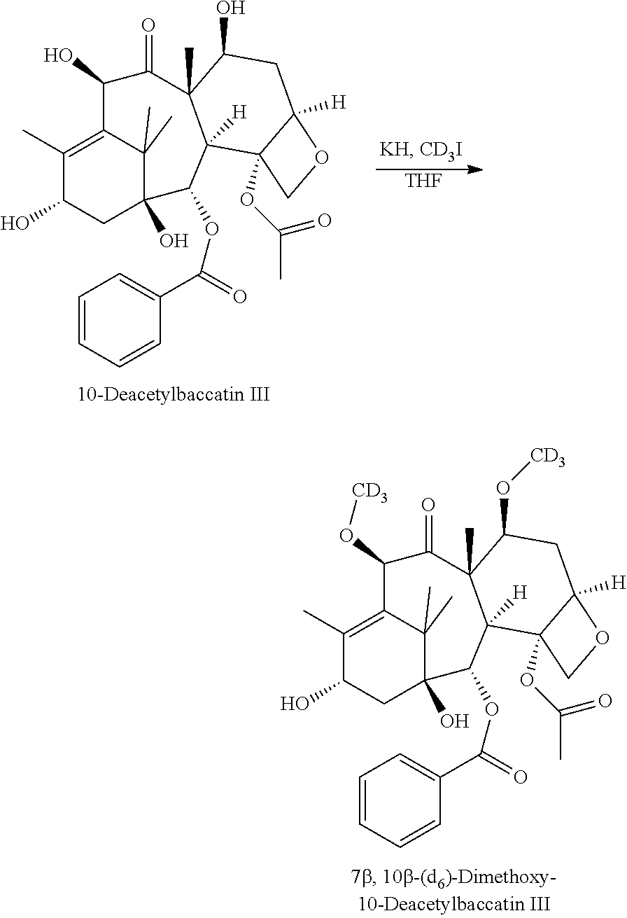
[THF].C1=CC=CC(C(=O)OC2C3(O)C(C)(C)C(=C(C)C(O)C3)C(O)C(=O)C3(C)C2([H])C2(OC(=O)C)C([H])(CC3O)OC2)=C1.C1=CC=CC(C(=O)OC2C3(O)C(C)(C)C(=C(C)C(O)C3)C(O[CD3])C(=O)C3(C)C2([H])C2(OC(=O)C)C([H])(CC3O[CD3])OC2)=C1
